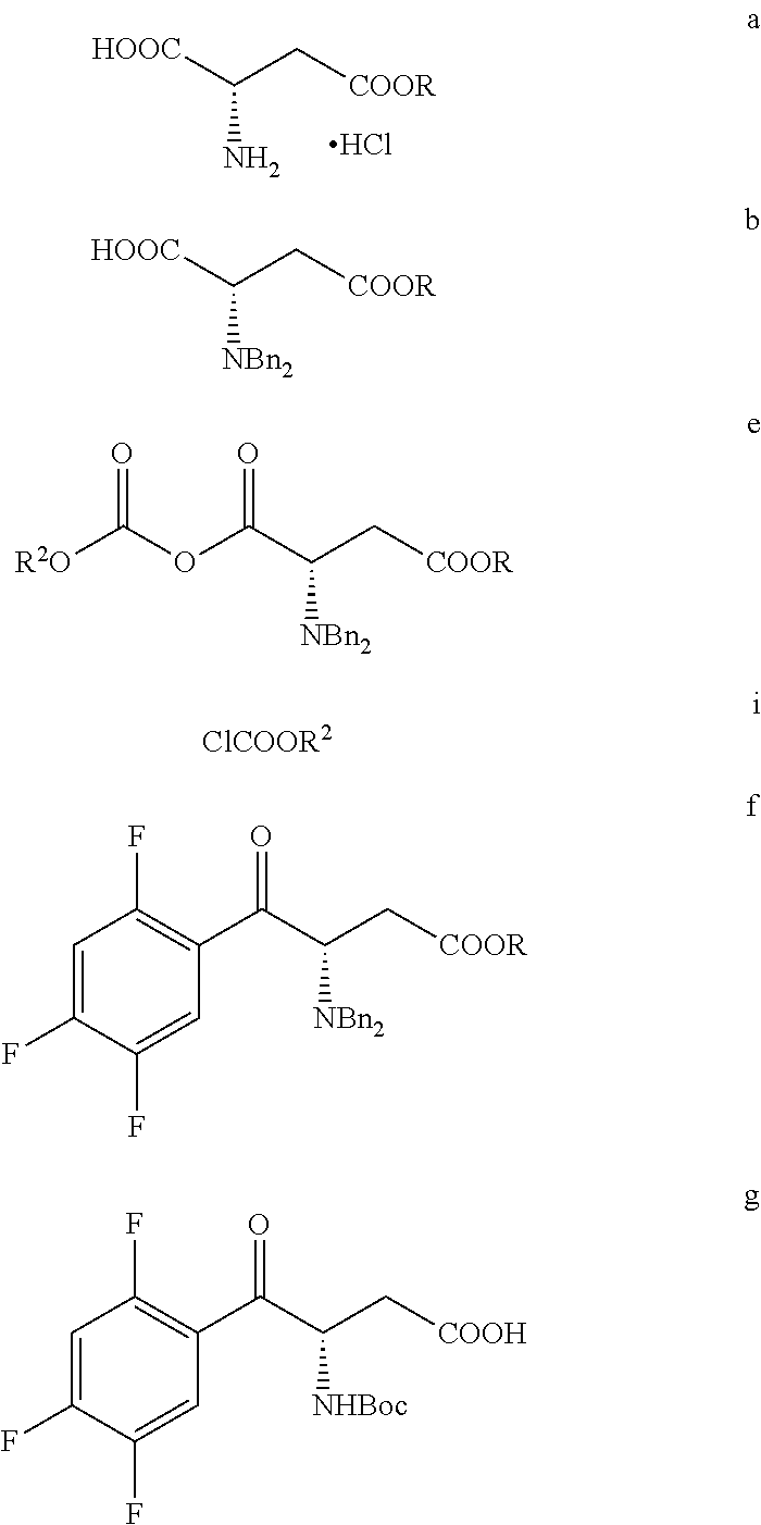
C(C[COOR])([HOOC])N.Cl.C(C[COOR])([HOOC])[NBn2].[R2O]C(OC(C(C[COOR])[NBn2])=O)=O.[ClCOOR2].C1=C(F)C(F)=CC(C(=O)C(C[COOR])[NBn2])=C1F.C1=C(F)C(F)=CC(C(=O)C(C[COOH])[NHBoc])=C1F
